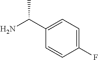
C1(F)=CC=C(C(N)C)C=C1
